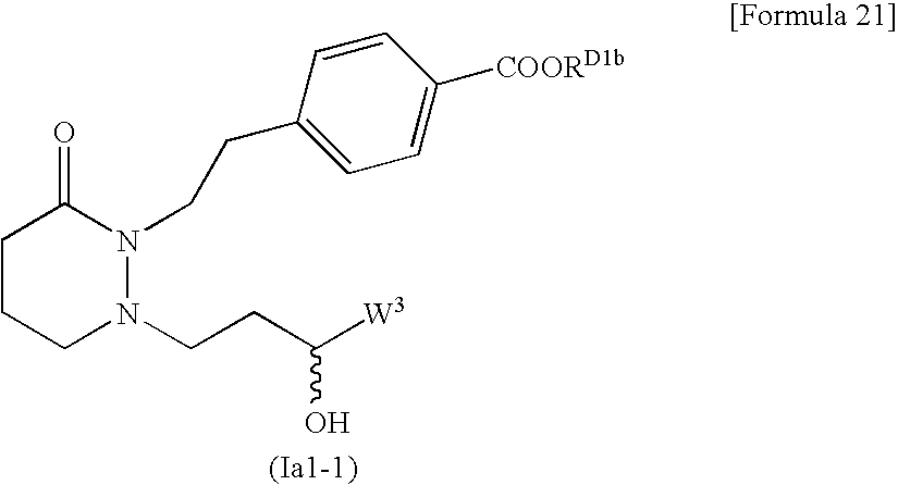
C1CCN(CCC([W3])O)N(CCC2=CC=C([COORD1b])C=C2)C1=O
